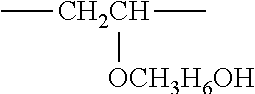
C[CH2CH](C)[OCH3H6OH]
